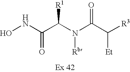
ONC(C(N(C(C([R3])[Et])=O)[Rb])[R1])=O
